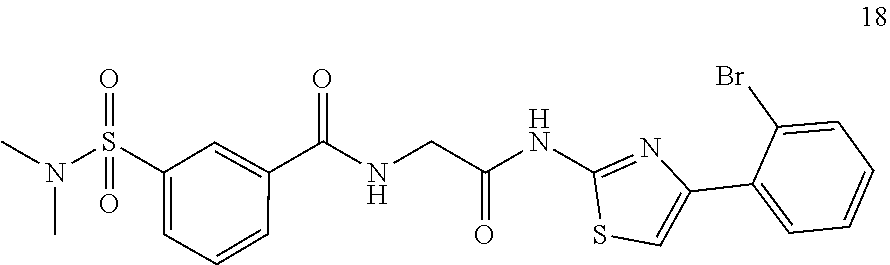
N(C)(C)S(=O)(=O)C1=CC=CC(C(=O)NCC(NC2=NC(C3=CC=CC=C3Br)=CS2)=O)=C1
